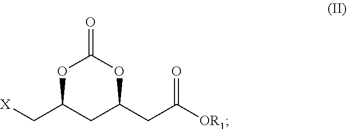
[X]CC1CC(CC([OR1])=O)OC(=O)O1
